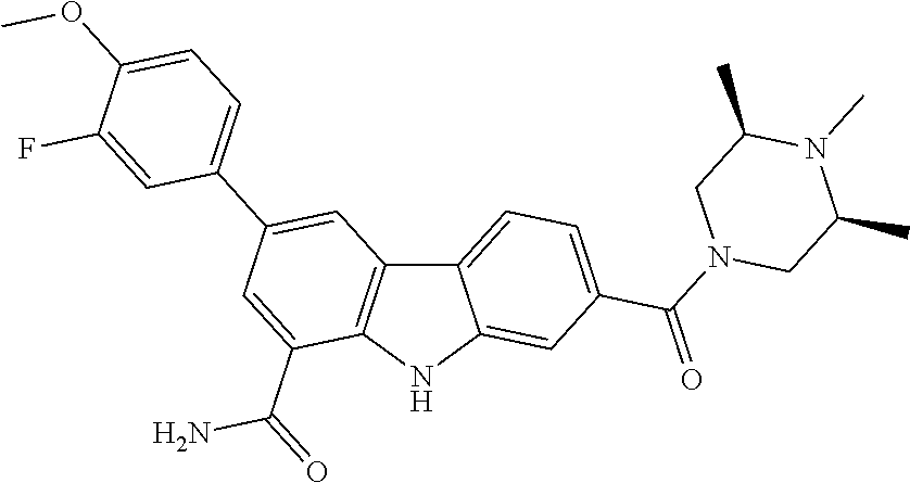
C12=CC=C(C(N3CC(C)N(C)C(C)C3)=O)C=C1NC1=C2C=C(C2=CC=C(OC)C(F)=C2)C=C1C(=O)N
